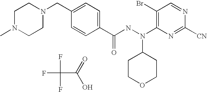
C1N(C)CCN(CC2=CC=C(C(NN(C3=C(Br)C=NC([CN])=N3)C3CCOCC3)=O)C=C2)C1.C(C(=O)O)(F)(F)F
